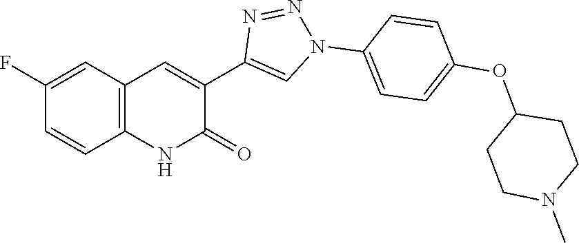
C12=C(C=C(F)C=C1)C=C(C1=CN(C3=CC=C(OC4CCN(C)CC4)C=C3)N=N1)C(=O)N2
